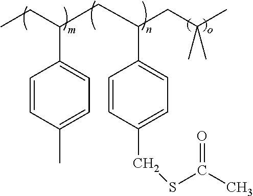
C1=CC(C)=CC=C1C(CC(C1=CC=C(CSC(C)=O)C=C1)CC(C)(C)C)CC
